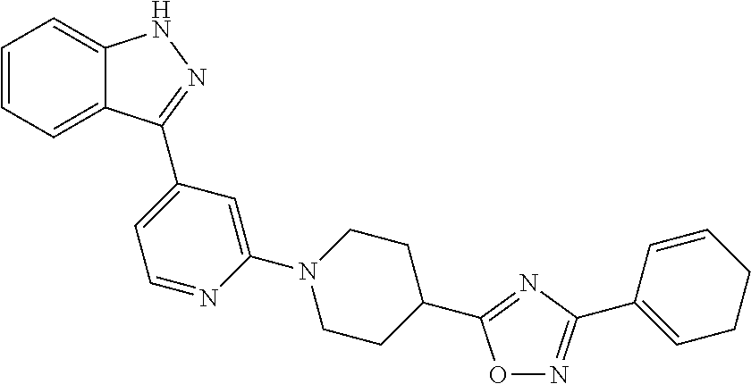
C1=CC=C2C(=C1)NN=C2C1=CC=NC(N2CCC(C3=NC(C4=CCCC=C4)=NO3)CC2)=C1
